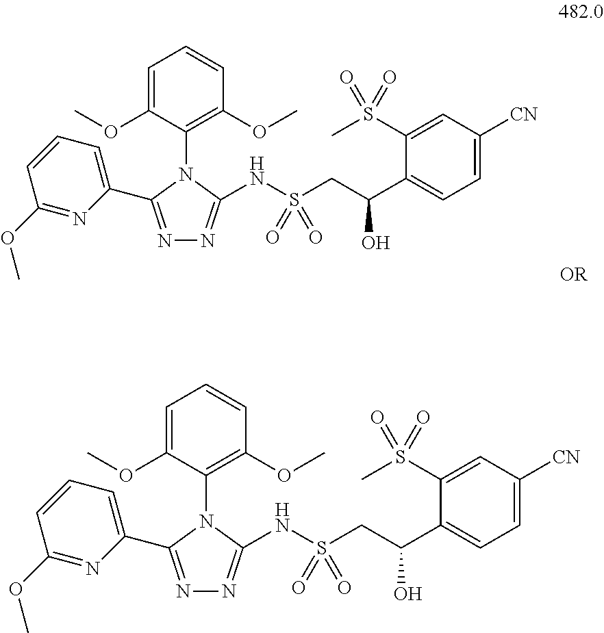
C1(OC)=NC(C2=NN=C(NS(CC(C3=CC=C([CN])C=C3S(C)(=O)=O)O)(=O)=O)N2C2=C(OC)C=CC=C2OC)=CC=C1.C1(OC)=NC(C2=NN=C(NS(CC(C3=CC=C([CN])C=C3S(C)(=O)=O)O)(=O)=O)N2C2=C(OC)C=CC=C2OC)=CC=C1
